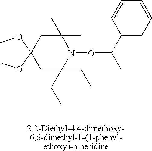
COC1(OC)CC(C)(C)N(OC(C)C2=CC=CC=C2)C(CC)(CC)C1
